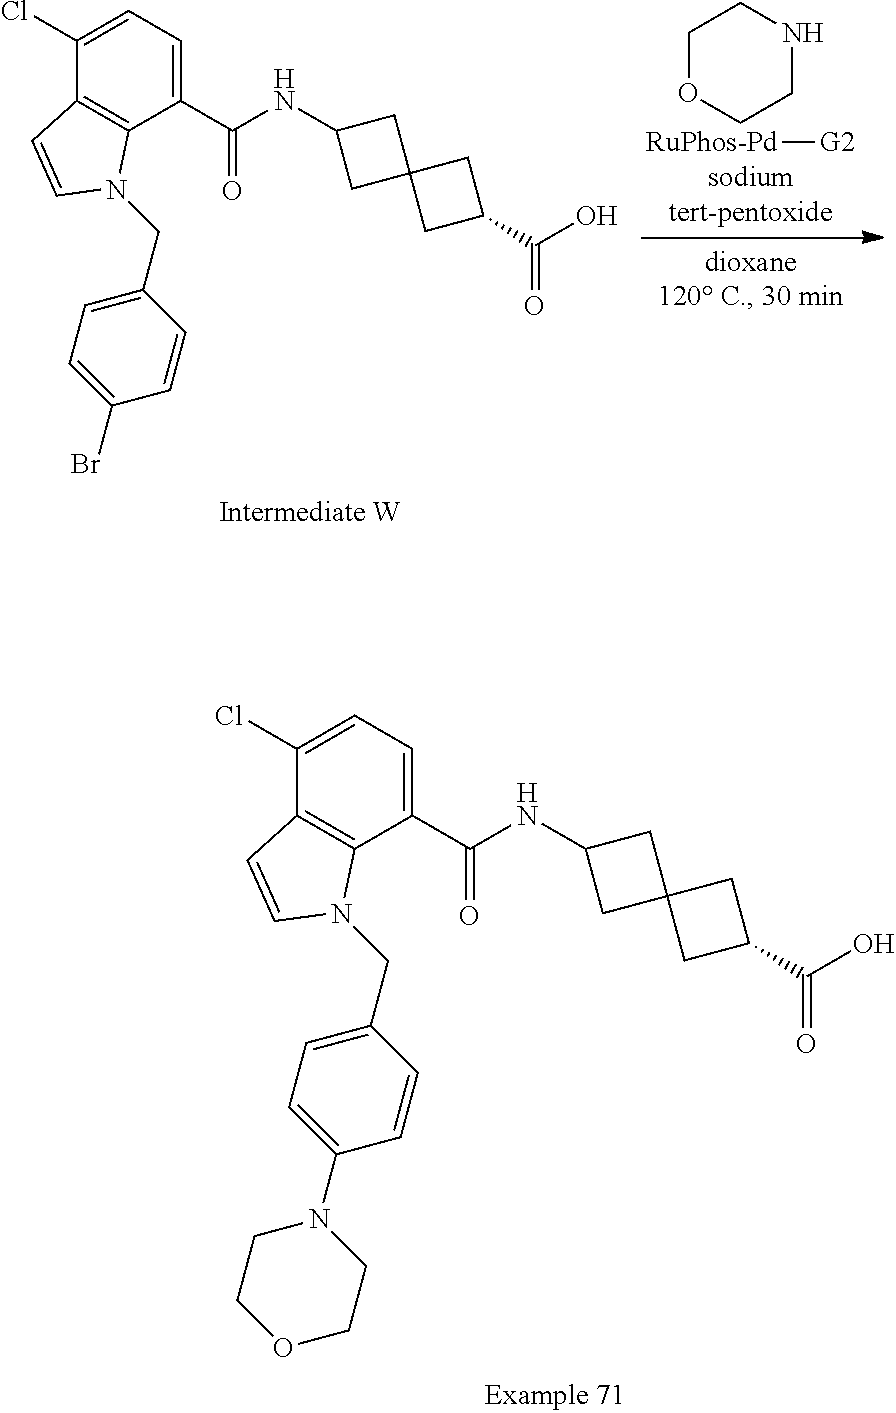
C1OCCNC1.[RuPhos-Pd][G2].C1(Cl)=CC=C(C(NC2CC3(C2)CC(C(O)=O)C3)=O)C2=C1C=CN2CC1=CC=C(Br)C=C1.C1(Cl)=CC=C(C(NC2CC3(C2)CC(C(O)=O)C3)=O)C2=C1C=CN2CC1=CC=C(N2CCOCC2)C=C1
